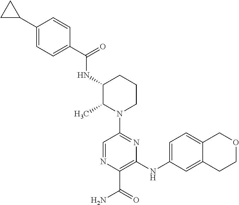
C1(C2CC2)=CC=C(C(=O)NC2C(C)N(C3=NC(NC4=CC=C5C(=C4)CCOC5)=C(C(=O)N)N=C3)CCC2)C=C1
